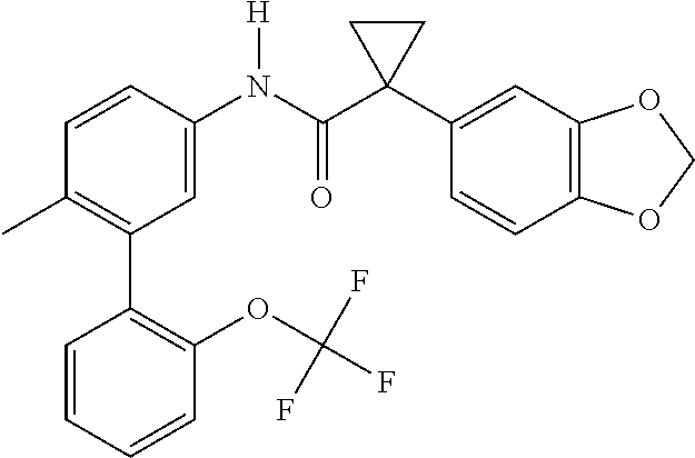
C1=C(N(C(C2(C3=CC4=C(C=C3)OCO4)CC2)=O)[H])C=CC(C)=C1C1=C(OC(F)(F)F)C=CC=C1
